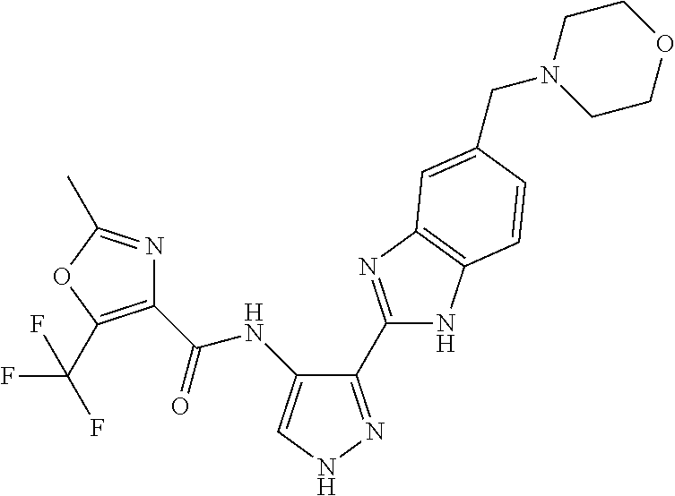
C1(C(=O)NC2=CNN=C2C2=NC3=C(N2)C=CC(CN2CCOCC2)=C3)=C(C(F)(F)F)OC(C)=N1
